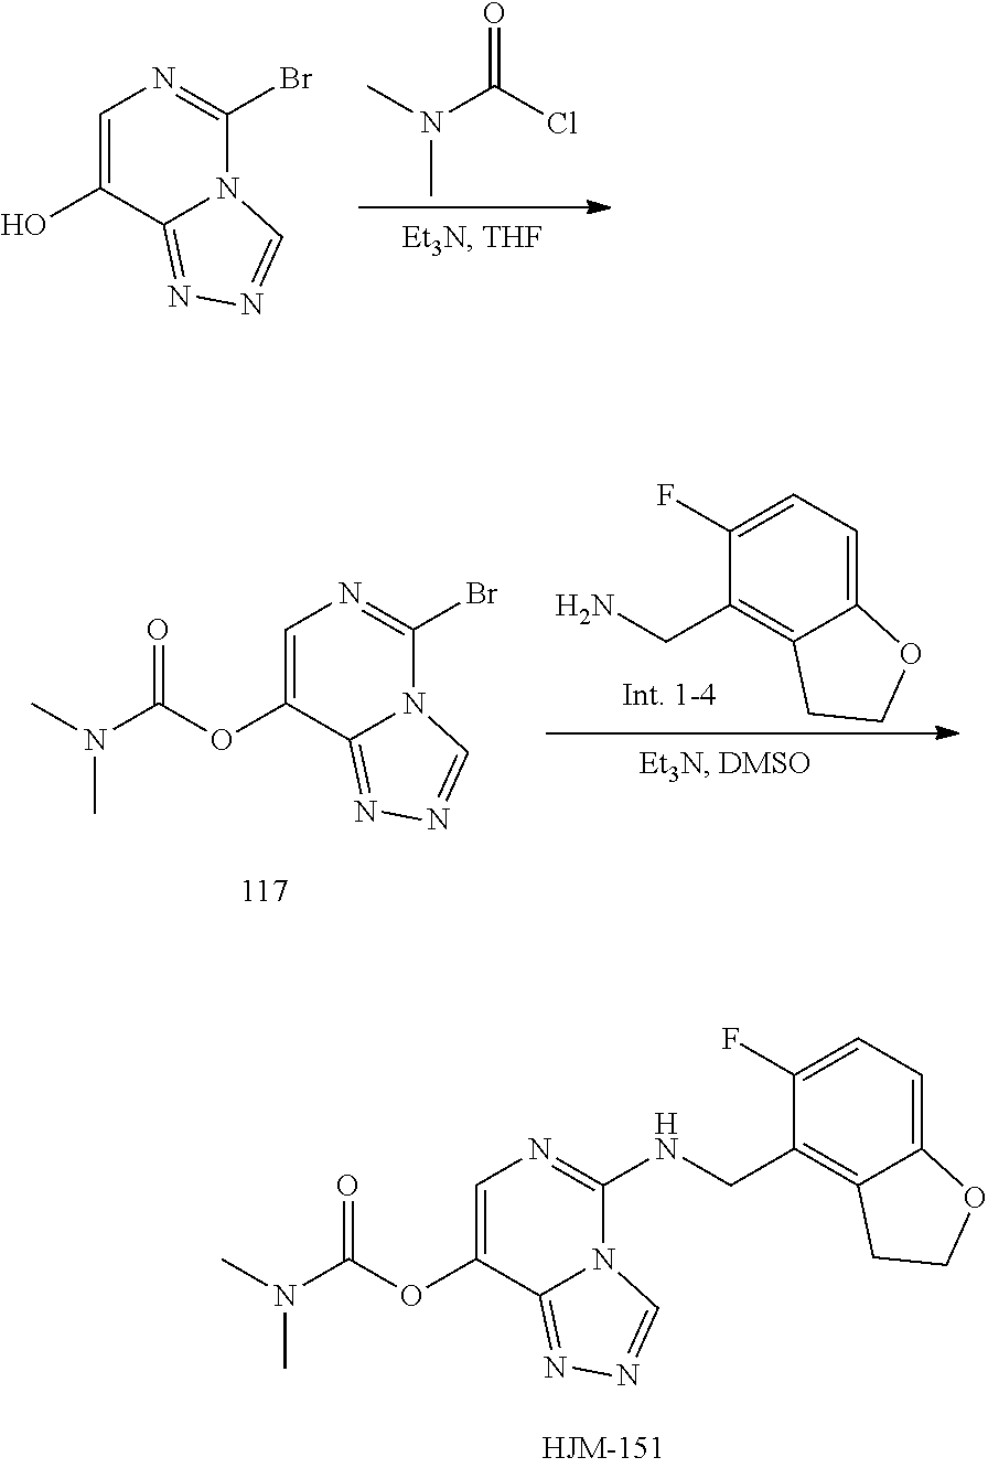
O=C(N(C)C)Cl.C1=C(O)C2=NN=CN2C(Br)=N1.C1=C(OC(=O)N(C)C)C2=NN=CN2C(Br)=N1.C12=CC=C(F)C(CN)=C1CCO2.C1=C(OC(=O)N(C)C)C2=NN=CN2C(NCC2=C3C(=CC=C2F)OCC3)=N1
